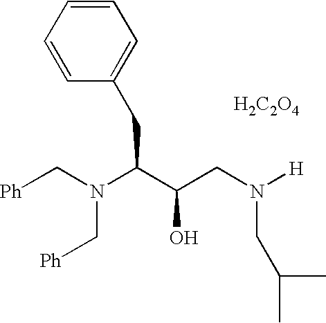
C1=CC(CC(C(CN([H])CC(C)C)O)N(C[Ph])C[Ph])=CC=C1.[H2C2O4]
